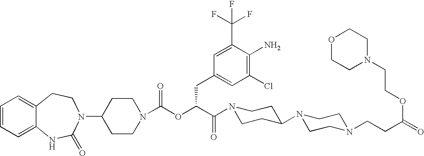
C1=CC=C2C(=C1)CCN(C1CCN(C(OC(C(N3CCC(N4CCN(CCC(=O)OCCN5CCOCC5)CC4)CC3)=O)CC3=CC(Cl)=C(N)C(C(F)(F)F)=C3)=O)CC1)C(=O)N2
